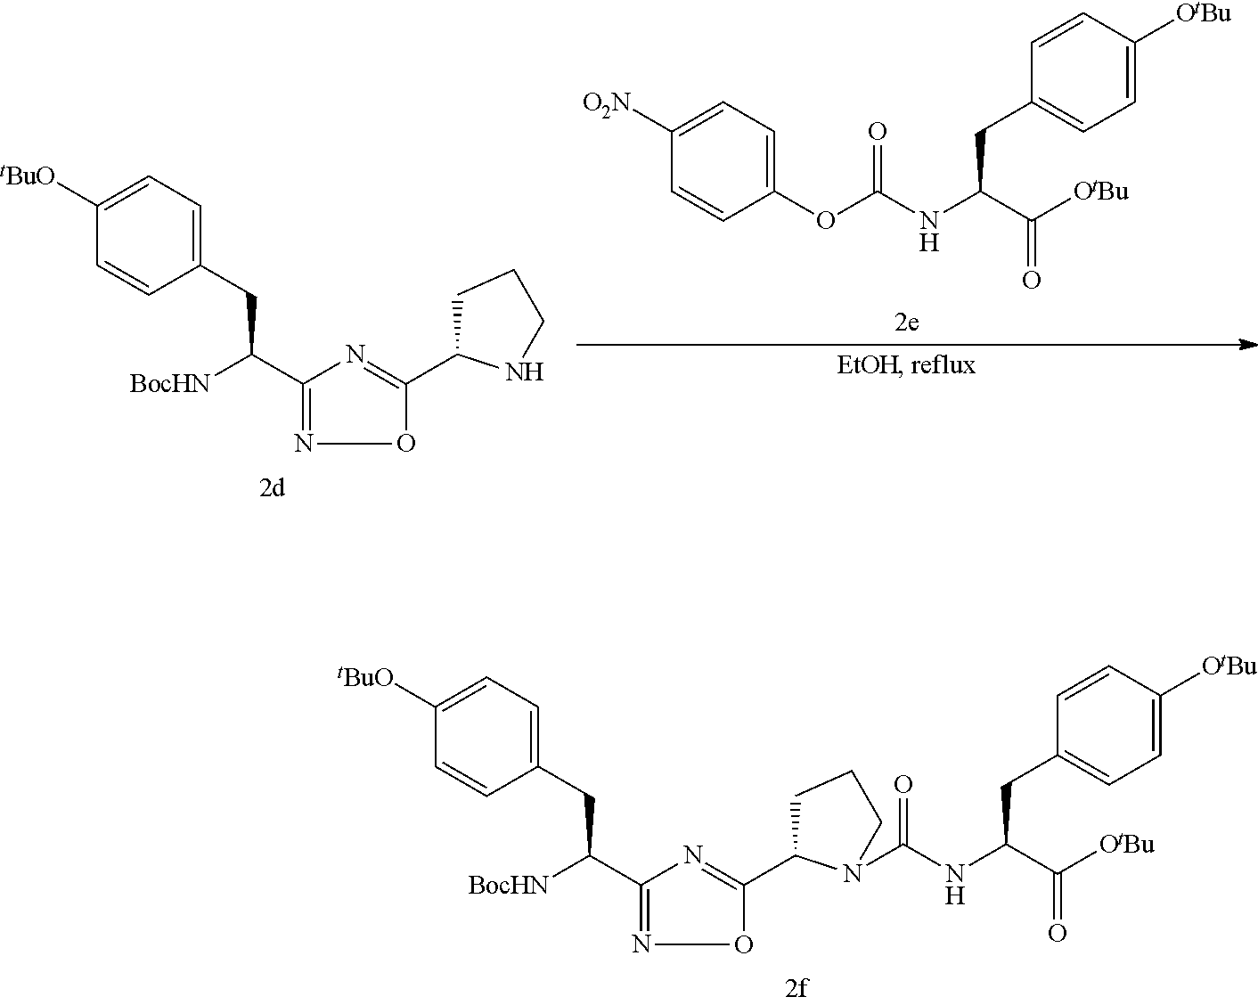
C1=C([tBuO])C=CC(CC([BocHN])C2=NOC(C3CCCN3C(NC(CC3=CC=C([OtBu])C=C3)C(=O)[OtBu])=O)=N2)=C1.C1=C([OtBu])C=CC(CC(C(=O)[OtBu])NC(=O)OC2=CC=C([O2N])C=C2)=C1.C1=C([tBuO])C=CC(CC([BocHN])C2=NOC(C3CCCN3)=N2)=C1
